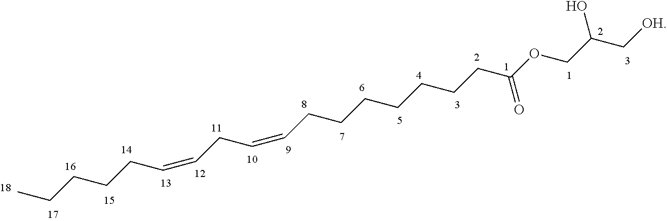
[OH]CC(COC(CCCCCCCC=CCC=CCCCCC)=O)O
